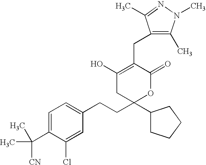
C1=C(C(C)([CN])C)C(Cl)=CC(CCC2(C3CCCC3)OC(=O)C(CC3=C(C)N(C)N=C3C)=C(O)C2)=C1
